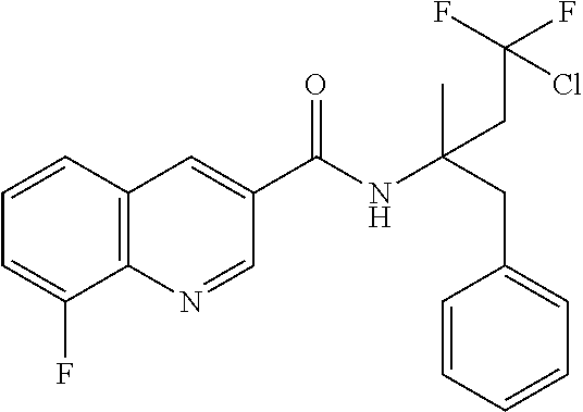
C1=CC2=C(C(F)=C1)N=CC(C(NC(CC1=CC=CC=C1)(C)CC(F)(F)Cl)=O)=C2
